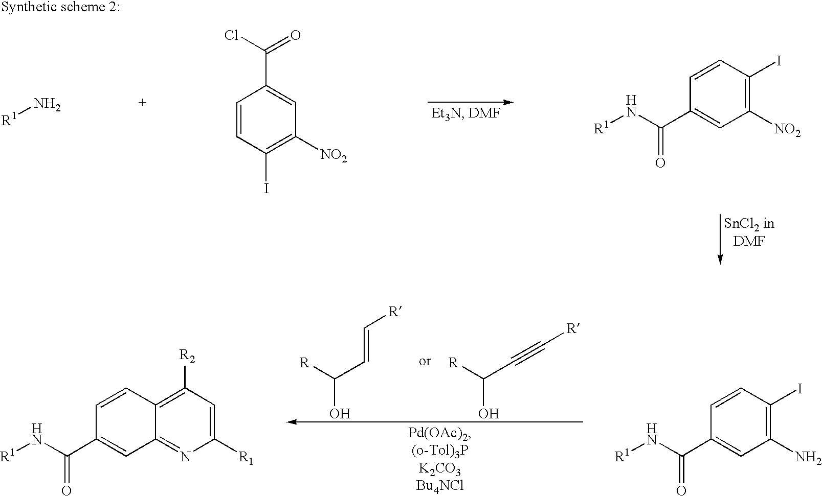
C(O)([R])C=C[R].C(O)([R])C#C[R].C1=CC(I)=C(N)C=C1C(N[R1])=O.C1=CC2=C([R2])C=C([R1])N=C2C=C1C(N[R1])=O.[R1]N.C(C1=CC([NO2])=C(I)C=C1)(Cl)=O.C1=CC(I)=C([NO2])C=C1C(N[R1])=O
